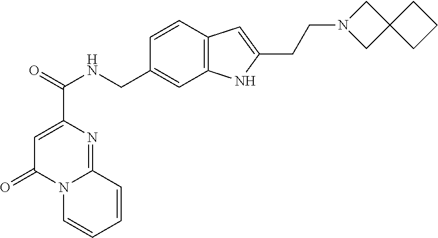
N12C=CC=CC1=NC(C(=O)NCC1=CC3=C(C=C1)C=C(CCN1CC4(C1)CCC4)N3)=CC2=O
